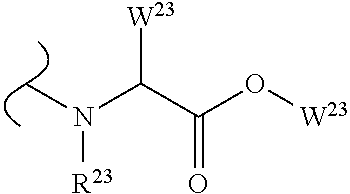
C(C(O[W23])=O)(N(C)[R23])[W23]
